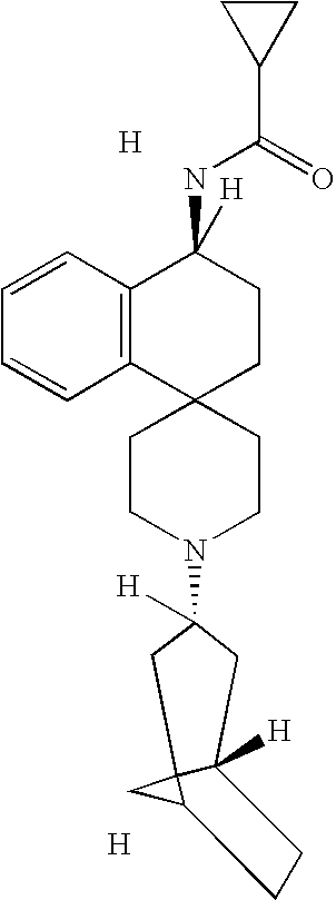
[H].C1CN(C2([H])CC3([H])C4(CC4CC3)C2)CCC12CCC(NC(=O)C1CC1)([H])C1=C2C=CC=C1.[H]
